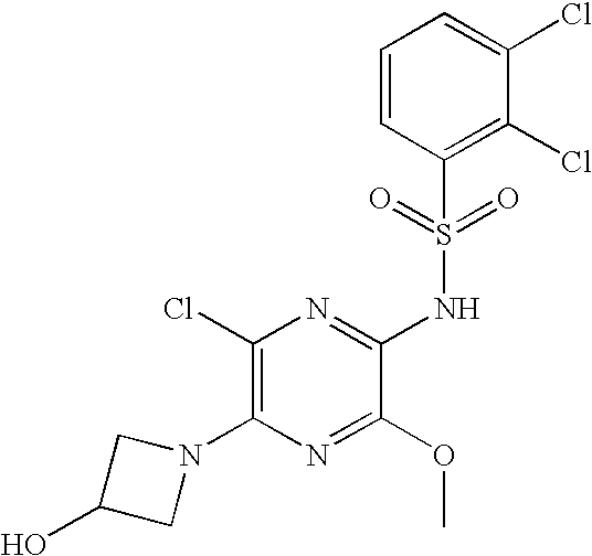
C1(Cl)=C(N2CC(O)C2)N=C(OC)C(NS(C2=C(Cl)C(Cl)=CC=C2)(=O)=O)=N1
